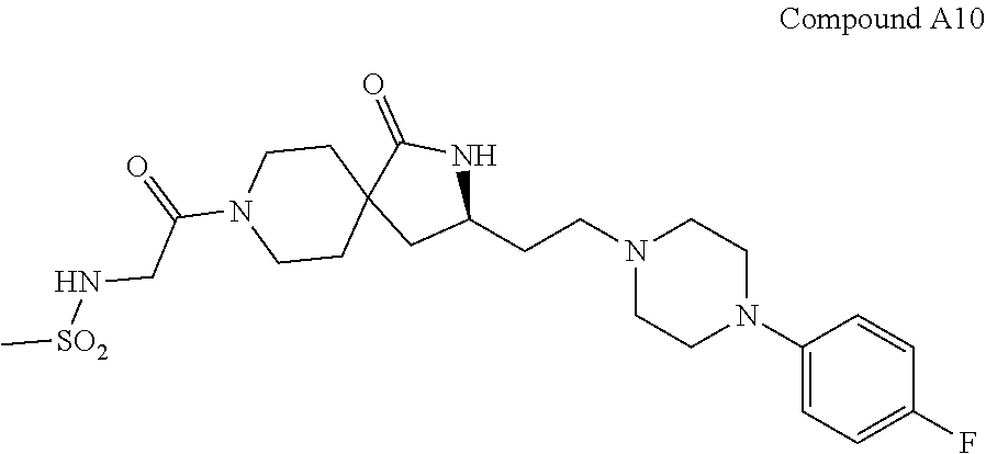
C1(N2CCN(CCC3NC(=O)C4(C3)CCN(C(CN[SO2]C)=O)CC4)CC2)=CC=C(F)C=C1
